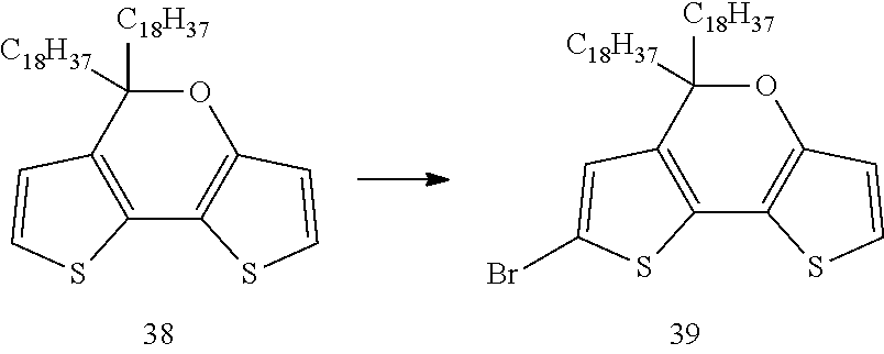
C12=C(C([C18H37])([C18H37])OC3=C1SC=C3)C=CS2.C12=C(C([C18H37])([C18H37])OC3=C1SC=C3)C=C(Br)S2
